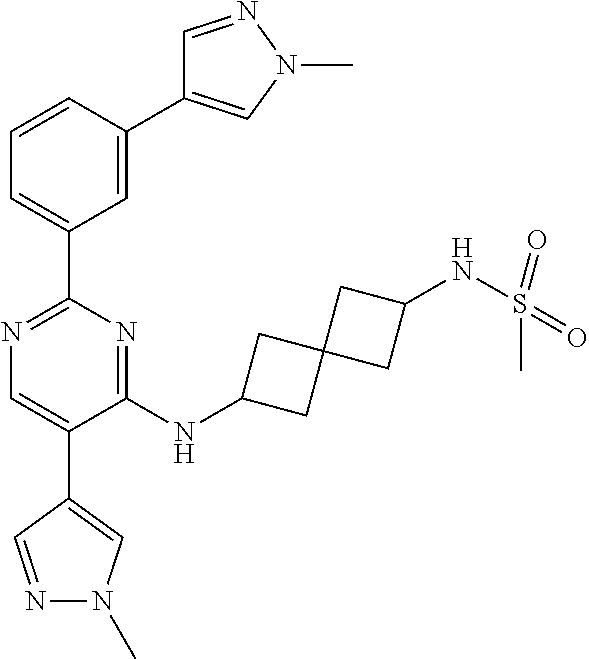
N1=C(C2=CC=CC(C3=CN(C)N=C3)=C2)N=C(NC2CC3(C2)CC(NS(C)(=O)=O)C3)C(C2=CN(C)N=C2)=C1
